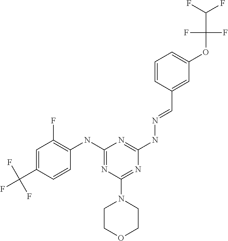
C1=C(C(F)(F)F)C=CC(NC2=NC(N3CCOCC3)=NC(NN=CC3=CC(OC(C(F)F)(F)F)=CC=C3)=N2)=C1F
